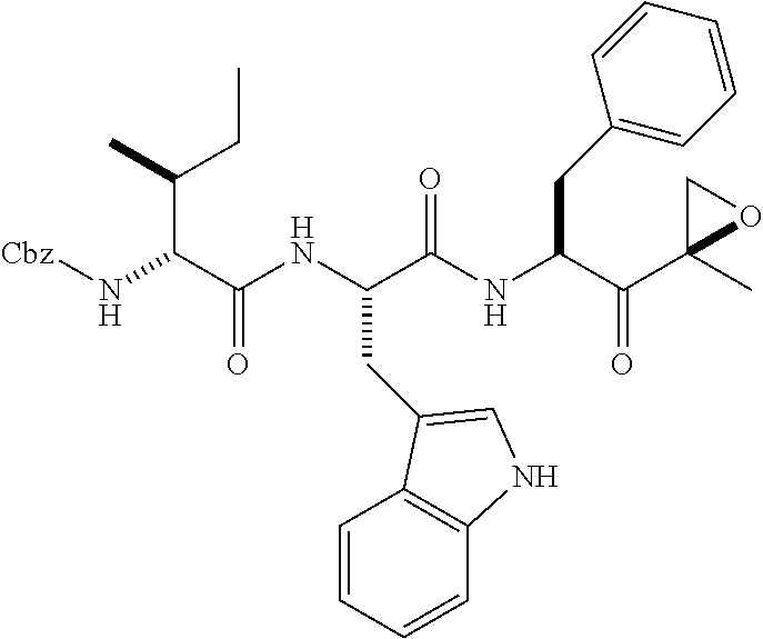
N(C(C(NC(C(NC(C(C1(C)OC1)=O)CC1=CC=CC=C1)=O)CC1=CNC2=C1C=CC=C2)=O)C(C)CC)[Cbz]
